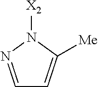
C1=NN([X2])C([Me])=C1
